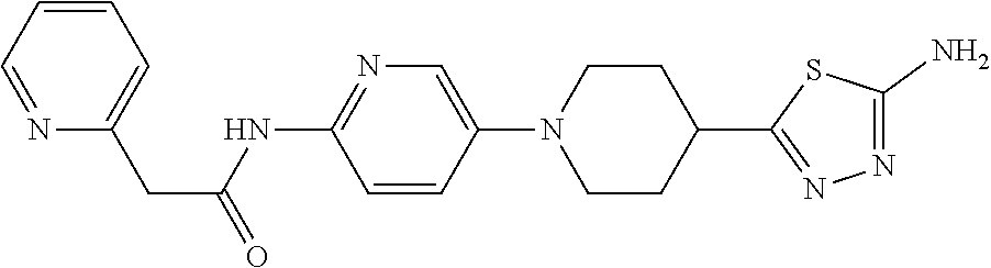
N1=CC=CC=C1CC(=O)NC1=NC=C(N2CCC(C3=NN=C(N)S3)CC2)C=C1
